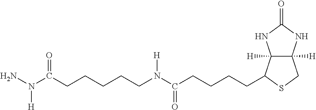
N(C(CCCCC1C2([H])C([H])(CS1)NC(=O)N2)=O)(CCCCCC(N(N)[H])=O)[H]
